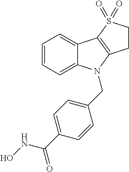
C1=CC=C2C(=C1)C1=C(N2CC2=CC=C(C(NO)=O)C=C2)CCS1(=O)=O
